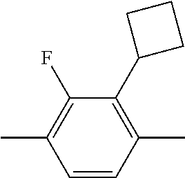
C1(C)=C(F)C(C2CCC2)=C(C)C=C1
